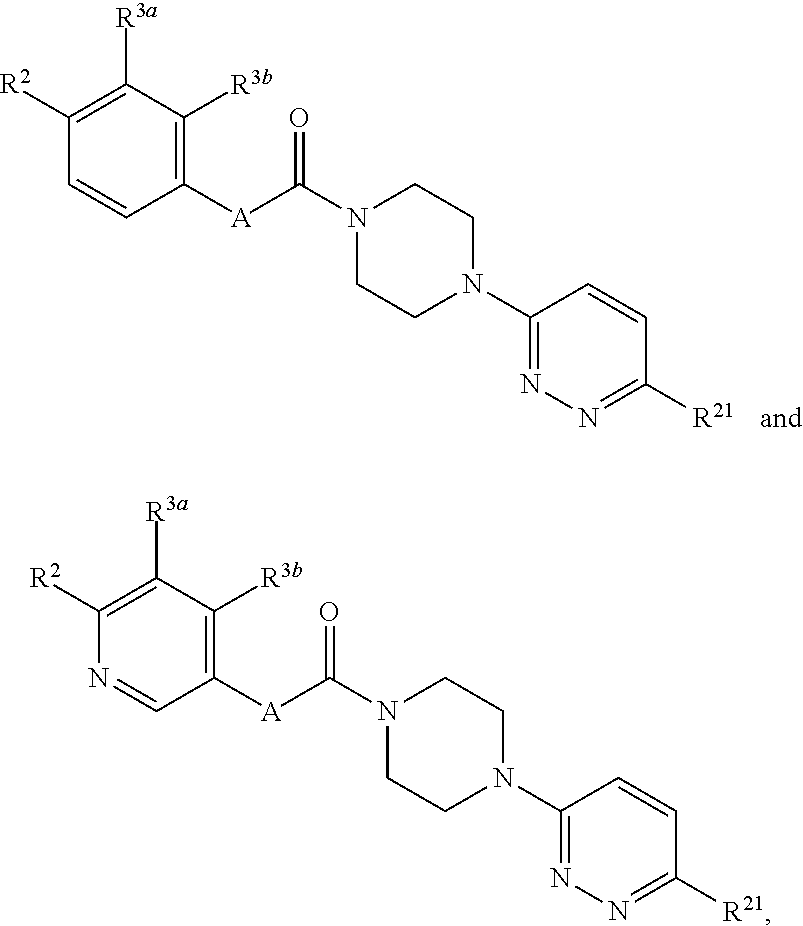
N1(C([A]C2=C([R3b])C([R3a])=C([R2])C=C2)=O)CCN(C2=NN=C([R21])C=C2)CC1.N1(C([A]C2=C([R3b])C([R3a])=C([R2])N=C2)=O)CCN(C2=NN=C([R21])C=C2)CC1
